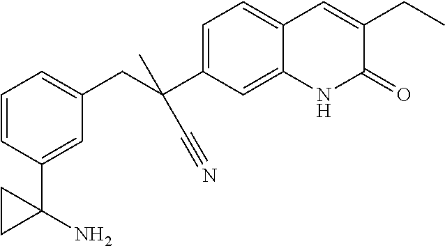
C1=CC(C2(N)CC2)=CC(CC(C2=CC=C3C(=C2)NC(=O)C(CC)=C3)(C#N)C)=C1
